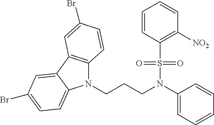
N1(CCCN(C2=CC=CC=C2)S(C2=C([NO2])C=CC=C2)(=O)=O)C2=C(C3=CC(Br)=CC=C13)C=C(Br)C=C2
